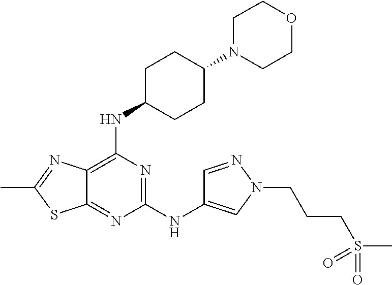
C1(NC2=CN(CCCS(C)(=O)=O)N=C2)=NC(NC2CCC(N3CCOCC3)CC2)=C2C(=N1)SC(C)=N2
